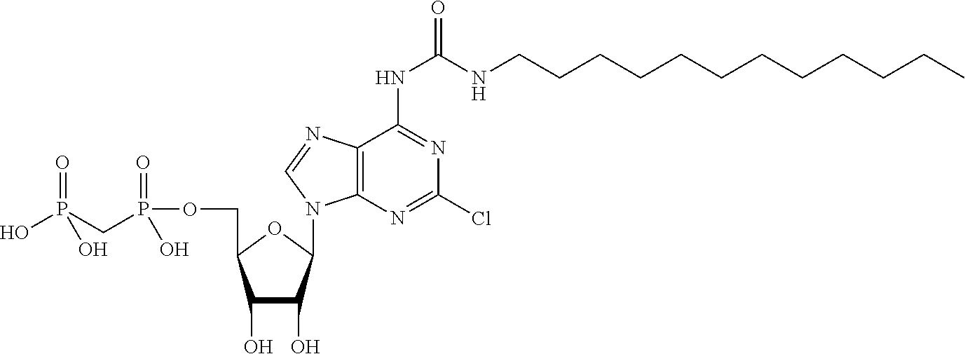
C1(O)C(O)C(N2C3=C(C(NC(NCCCCCCCCCCCC)=O)=NC(Cl)=N3)N=C2)OC1COP(CP(=O)(O)O)(=O)O
